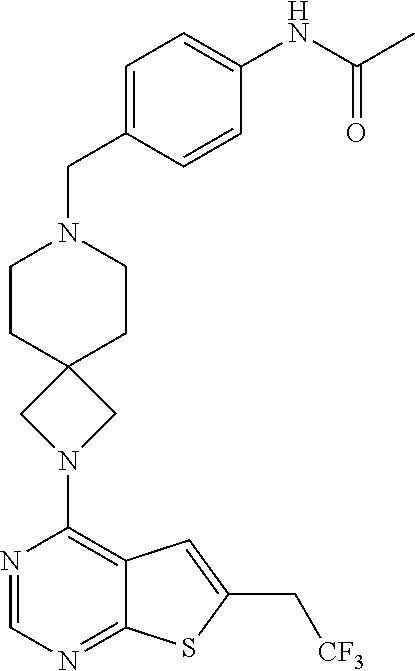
C1(N2CC3(C2)CCN(CC2=CC=C(NC(C)=O)C=C2)CC3)=C2C(=NC=N1)SC(C[CF3])=C2
